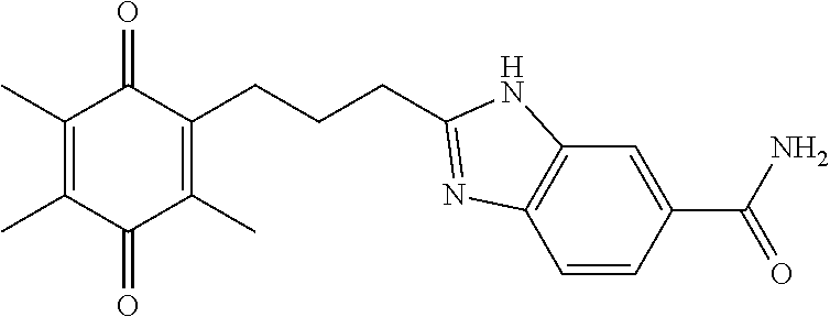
C1(C)=C(C)C(=O)C(C)=C(CCCC2=NC3=C(C=C(C(N)=O)C=C3)N2)C1=O
